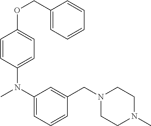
C1=CC(N(C2=CC=CC(CN3CCN(C)CC3)=C2)C)=CC=C1OCC1=CC=CC=C1
